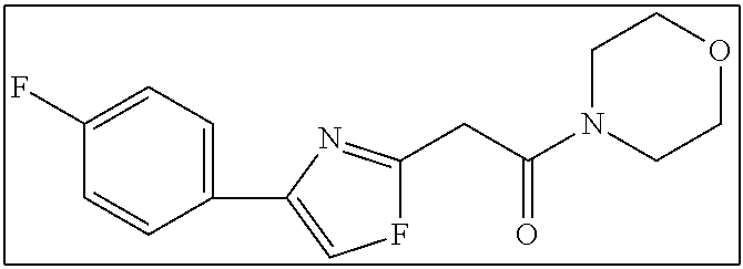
C1N(C(CC2=NC(C3=CC=C(F)C=C3)=CF2)=O)CCOC1
